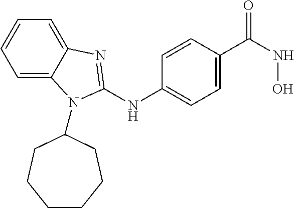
C12=CC=CC=C1N(C1CCCCCC1)C(NC1=CC=C(C(NO)=O)C=C1)=N2
